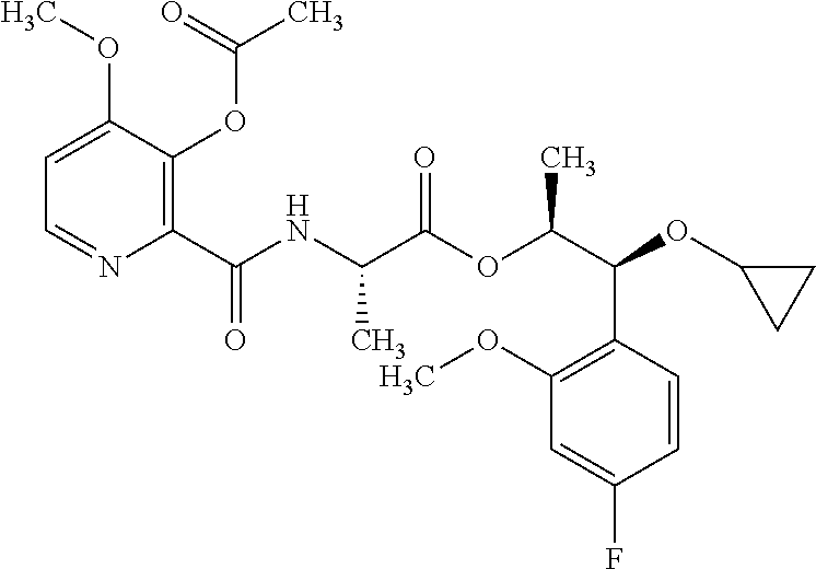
C1=C(OC)C(OC(C)=O)=C(C(NC(C(OC(C(OC2CC2)C2=C(OC)C=C(F)C=C2)C)=O)C)=O)N=C1
